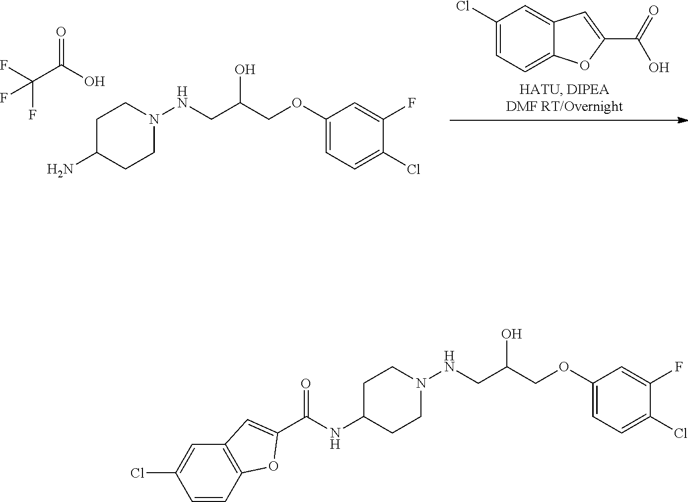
C1C(N)CCN(NCC(COC2=CC=C(Cl)C(F)=C2)O)C1.FC(F)(C(=O)O)F.C1(Cl)=CC=C2C(=C1)C=C(C(=O)O)O2.C1C(NC(C2=CC3=C(O2)C=CC(Cl)=C3)=O)CCN(NCC(COC2=CC=C(Cl)C(F)=C2)O)C1
